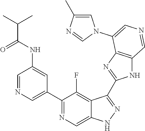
C1(C2=CN=CC(NC(C(C)C)=O)=C2)=NC=C2C(=C1F)C(C1=NC3=C(N1)C=NC=C3N1C=C(C)N=C1)=NN2
